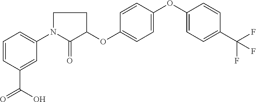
C1=CC(C(=O)O)=CC(N2C(=O)C(OC3=CC=C(OC4=CC=C(C(F)(F)F)C=C4)C=C3)CC2)=C1
